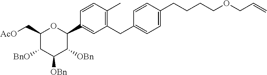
C1(C[AcO])C([BnO])C([OBn])C([OBn])C(C2=CC(CC3=CC=C(CCCCOCC=C)C=C3)=C(C)C=C2)O1
